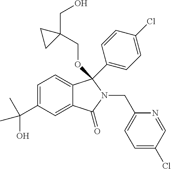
C1=C(C(C)(O)C)C=C2C(=C1)C(OCC1(CO)CC1)(C1=CC=C(Cl)C=C1)N(CC1=CC=C(Cl)C=N1)C2=O
